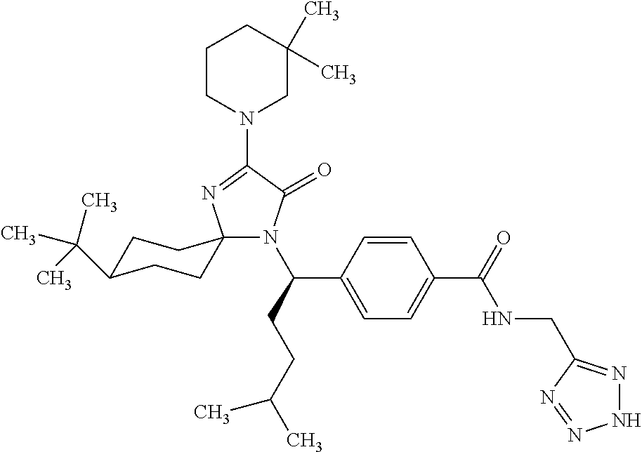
C1C(C(C)(C)C)CCC2(C1)N(C(C1=CC=C(C(NCC3=NNN=N3)=O)C=C1)CCC(C)C)C(=O)C(N1CC(C)(C)CCC1)=N2
